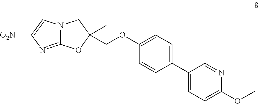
C12=NC([O2N])=CN1CC(COC1=CC=C(C3=CC=C(OC)N=C3)C=C1)(C)O2
